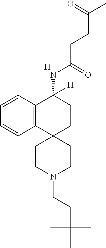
C12=C(C=CC=C1)C(NC(CCC(C)=O)=O)([H])CCC21CCN(CCC(C)(C)C)CC1.[H]
